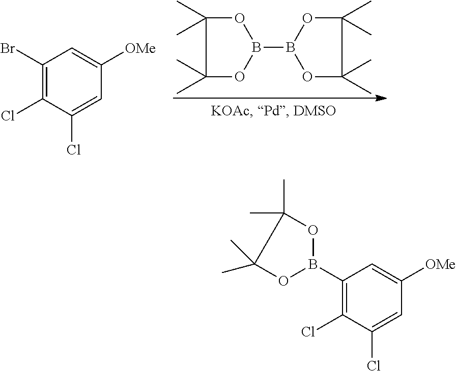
C1(Br)=C(Cl)C(Cl)=CC([OMe])=C1.B1(B2OC(C)(C)C(C)(C)O2)OC(C)(C)C(C)(C)O1.C1(B2OC(C)(C)C(C)(C)O2)=C(Cl)C(Cl)=CC([OMe])=C1
